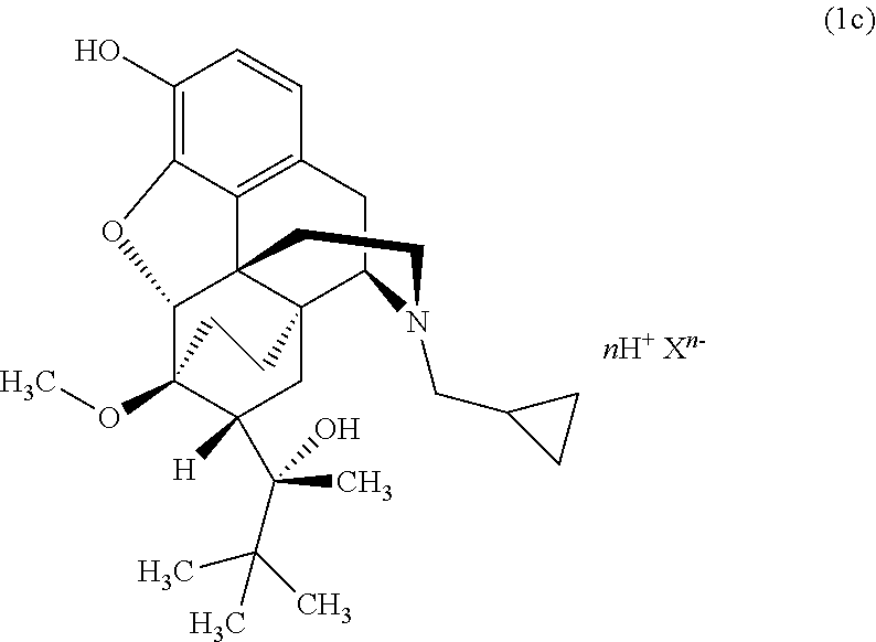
C1(O)=C2C3=C(C=C1)CC1C45C3(C(C(OC)(C([H])(C(C)(O)C(C)(C)C)C4)CC5)O2)CCN1CC1CC1
